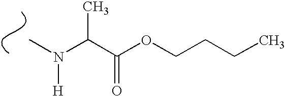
CN(C(C(OCCCC)=O)C)[H]
